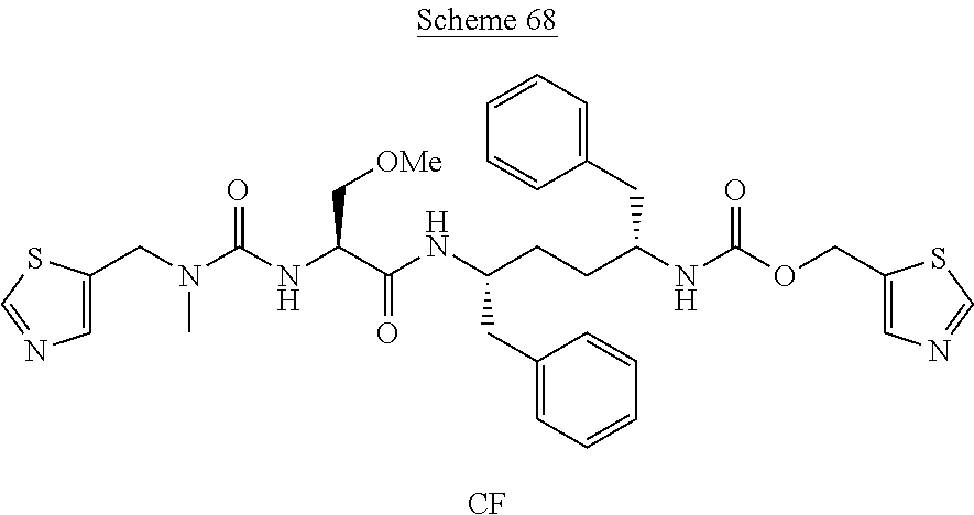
C1(CC(NC(OCC2=CN=CS2)=O)CCC(CC2=CC=CC=C2)NC(C(NC(N(CC2=CN=CS2)C)=O)C[OMe])=O)=CC=CC=C1.[CF]
